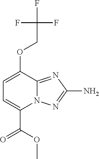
C1=C(OCC(F)(F)F)C2=NC(N)=NN2C(C(OC)=O)=C1
